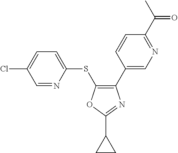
C1=NC(SC2=C(C3=CN=C(C(C)=O)C=C3)N=C(C3CC3)O2)=CC=C1Cl
